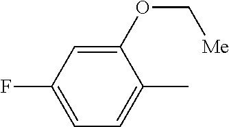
C1(OC[Me])=CC(F)=CC=C1C
